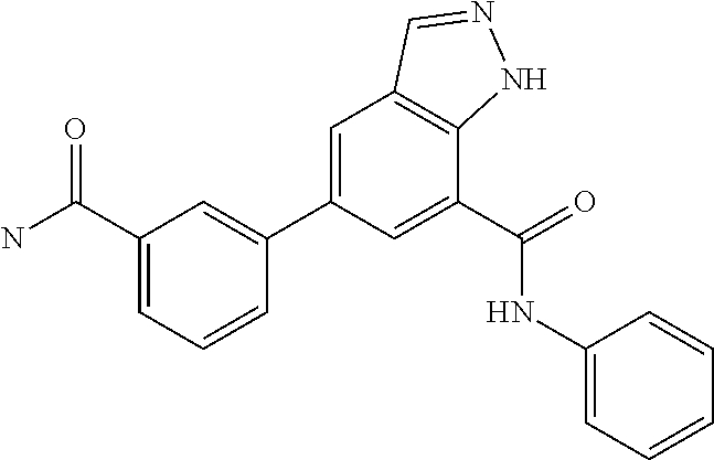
C1=C(C2=CC(C(N)=O)=CC=C2)C=C(C(=O)NC2=CC=CC=C2)C2=C1C=NN2
